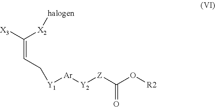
C(=O)([Z][Y2][Ar][Y1]CC=C([X3])[X2][halogen])O[R2]
